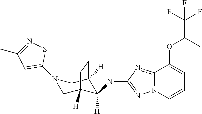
N1(C2=CC(C)=NS2)CC2([H])C([H])(NC3=NN4C(=N3)C(OC(C(F)(F)F)C)=CC=C4)C([H])(C1)CC2
